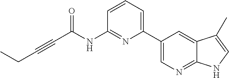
C(#CC(NC1=NC(C2=CN=C3C(=C2)C(C)=CN3)=CC=C1)=O)CC
